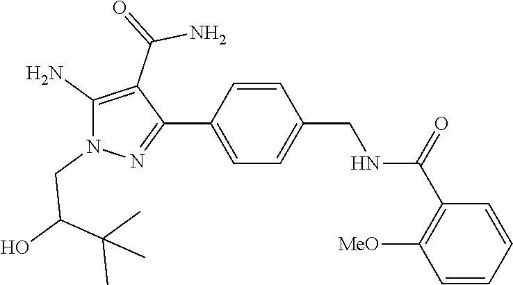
C1=C(C2=NN(CC(O)C(C)(C)C)C(N)=C2C(=O)N)C=CC(CNC(C2=C([MeO])C=CC=C2)=O)=C1
